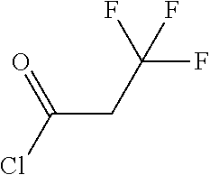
C(CC(F)(F)F)(Cl)=O
